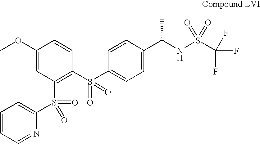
C1(OC)=CC(S(C2=CC=CC=N2)(=O)=O)=C(S(C2=CC=C(C(NS(C(F)(F)F)(=O)=O)C)C=C2)(=O)=O)C=C1
